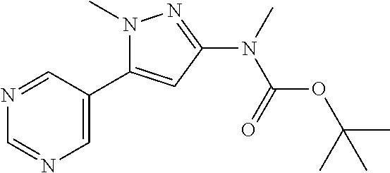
N1(C)N=C(N(C(OC(C)(C)C)=O)C)C=C1C1=CN=CN=C1
